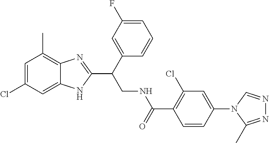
C1(Cl)=CC(C)=C2C(=C1)NC(C(CNC(C1=C(Cl)C=C(N3C=NN=C3C)C=C1)=O)C1=CC(F)=CC=C1)=N2
